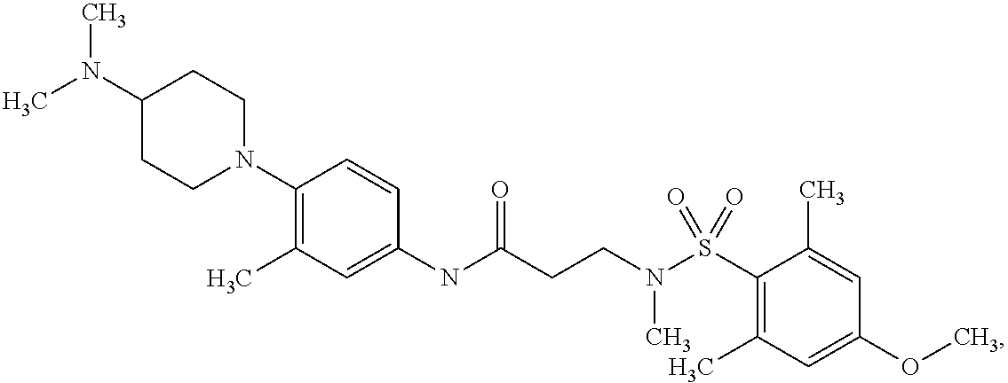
C1(NC(CCN(S(C2=C(C)C=C(OC)C=C2C)(=O)=O)C)=O)=CC(C)=C(N2CCC(N(C)C)CC2)C=C1
